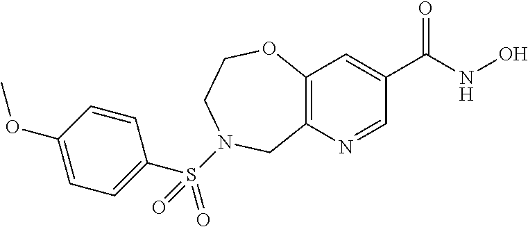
C12=C(N=CC(C(NO)=O)=C1)CN(S(=O)(C1=CC=C(OC)C=C1)=O)CCO2
